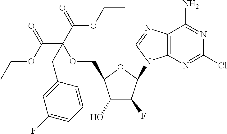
C12=C(N=CN1C1C(F)C(O)C(COC(C(OCC)=O)(C(=O)OCC)CC3=CC(F)=CC=C3)O1)C(N)=NC(Cl)=N2
